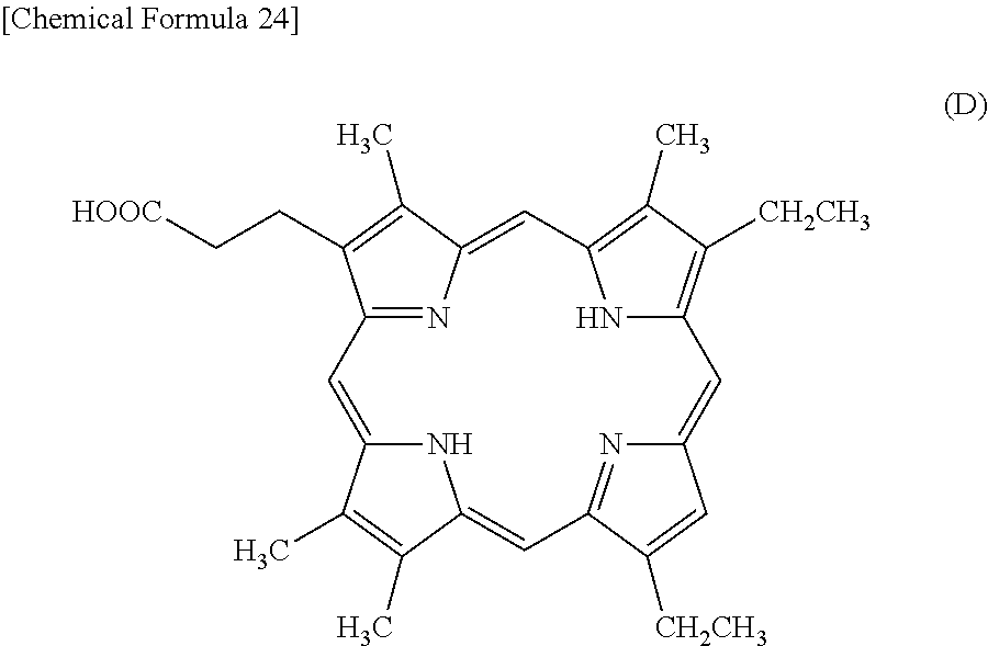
C12=NC(=CC3=C(C)C([CH2CH3])=C(N3)C=C3N=C(C=C4NC(=C1)C(C)=C4C)C([CH2CH3])=C3)C(C)=C2CC[HOOC]
